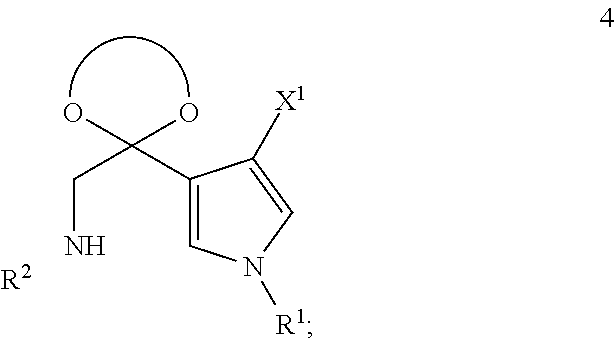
C(CN)(C1=CN([R1])C=C1[X1])(O)O.[R2]
